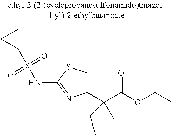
C(OCC)(=O)C(C1=CSC(NS(=O)(=O)C2CC2)=N1)(CC)CC
